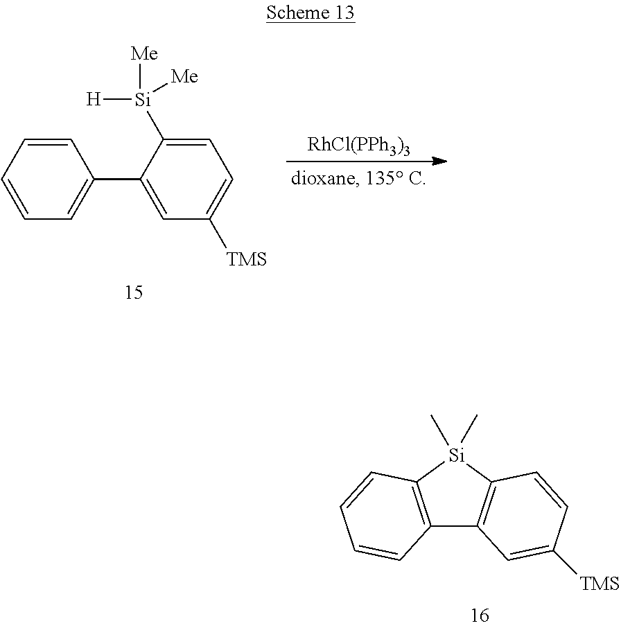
C1=CC=CC=C1C1=CC([TMS])=CC=C1[Si]([Me])([Me])[H].[RhCl(PPh3)3].C12=C([Si](C)(C)C3=C1C=C([TMS])C=C3)C=CC=C2
